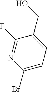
C1(Br)=CC=C(CO)C(F)=N1
